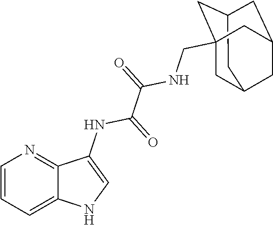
C1=CC=C2C(=N1)C(NC(=O)C(=O)NCC13CC4CC(CC(C1)C4)C3)=CN2
